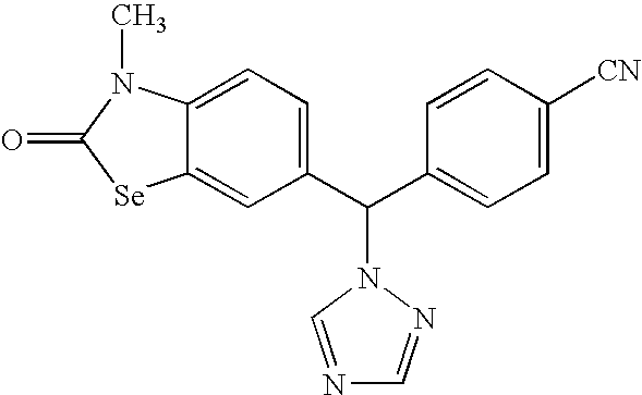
C12=CC(C(C3=CC=C([CN])C=C3)N3N=CN=C3)=CC=C1N(C)C(=O)[Se]2
